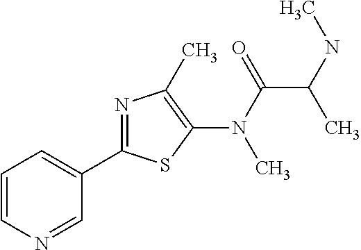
C1(C2=CC=CN=C2)=NC(C)=C(N(C)C(C(C)NC)=O)S1
